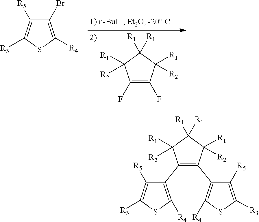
C1(C2=C([R4])SC([R3])=C2[R5])=C(C2=C([R4])SC([R3])=C2[R5])C([R1])([R2])C([R1])([R1])C1([R1])[R2].C1(F)=C(F)C([R1])([R2])C([R1])([R1])C1([R1])[R2].C1([R5])=C([R3])SC([R4])=C1Br
